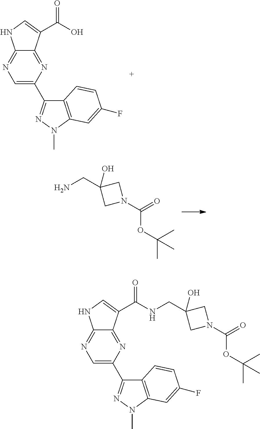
C1=C(C2=NN(C)C3=C2C=CC(F)=C3)N=C2C(=N1)NC=C2C(O)=O.NCC1(O)CN(C(=O)OC(C)(C)C)C1.C1=C(C2=NN(C)C3=C2C=CC(F)=C3)N=C2C(=N1)NC=C2C(=O)NCC1(O)CN(C(=O)OC(C)(C)C)C1
